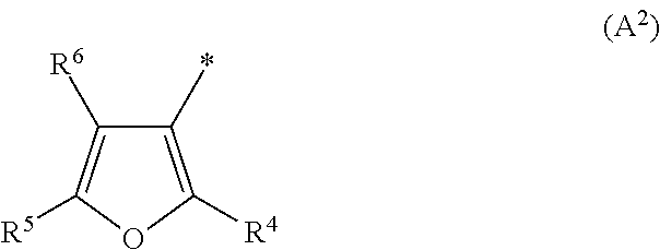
C1(*)=C([R4])OC([R5])=C1[R6]
